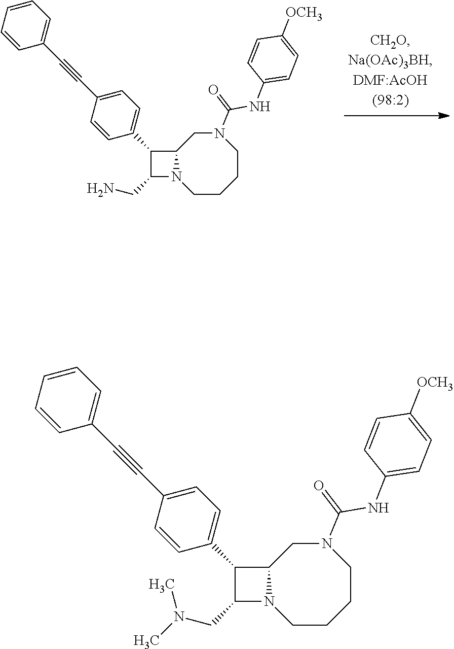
C1(C2=CC=C(C#CC3=CC=CC=C3)C=C2)C(CN(C)C)N2C1CN(C(=O)NC1=CC=C([OCH3])C=C1)CCCC2.C1(C2=CC=C(C#CC3=CC=CC=C3)C=C2)C(CN)N2C1CN(C(=O)NC1=CC=C([OCH3])C=C1)CCCC2
